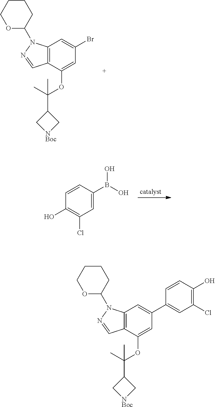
C12=C(C(OC(C3C[NBoc]C3)(C)C)=CC(C3=CC(Cl)=C(O)C=C3)=C1)C=NN2C1CCCCO1.C12=C(C(OC(C3C[NBoc]C3)(C)C)=CC(Br)=C1)C=NN2C1CCCCO1.C1=CC(B(O)O)=CC(Cl)=C1O
